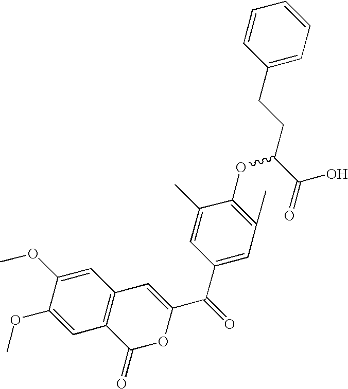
C1(CCC(C(=O)O)OC2=C(C)C=C(C(=O)C3=CC4=C(C(=O)O3)C=C(OC)C(OC)=C4)C=C2C)=CC=CC=C1
